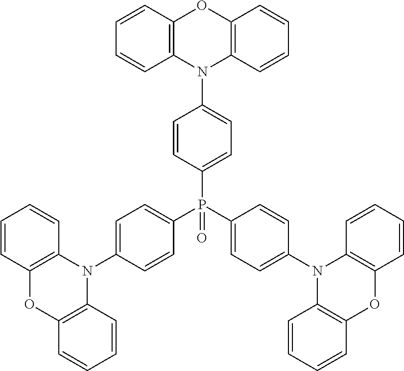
C1=CC2=C(C=C1)N(C1=CC=C(P(C3=CC=C(N4C5=C(OC6=C4C=CC=C6)C=CC=C5)C=C3)(C3=CC=C(N4C5=C(OC6=C4C=CC=C6)C=CC=C5)C=C3)=O)C=C1)C1=C(O2)C=CC=C1
